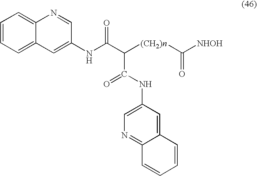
C1=CC=C2C(=C1)N=CC(NC(C([(CH2)n]C([NHOH])=O)C(NC1=CN=C3C(=C1)C=CC=C3)=O)=O)=C2
